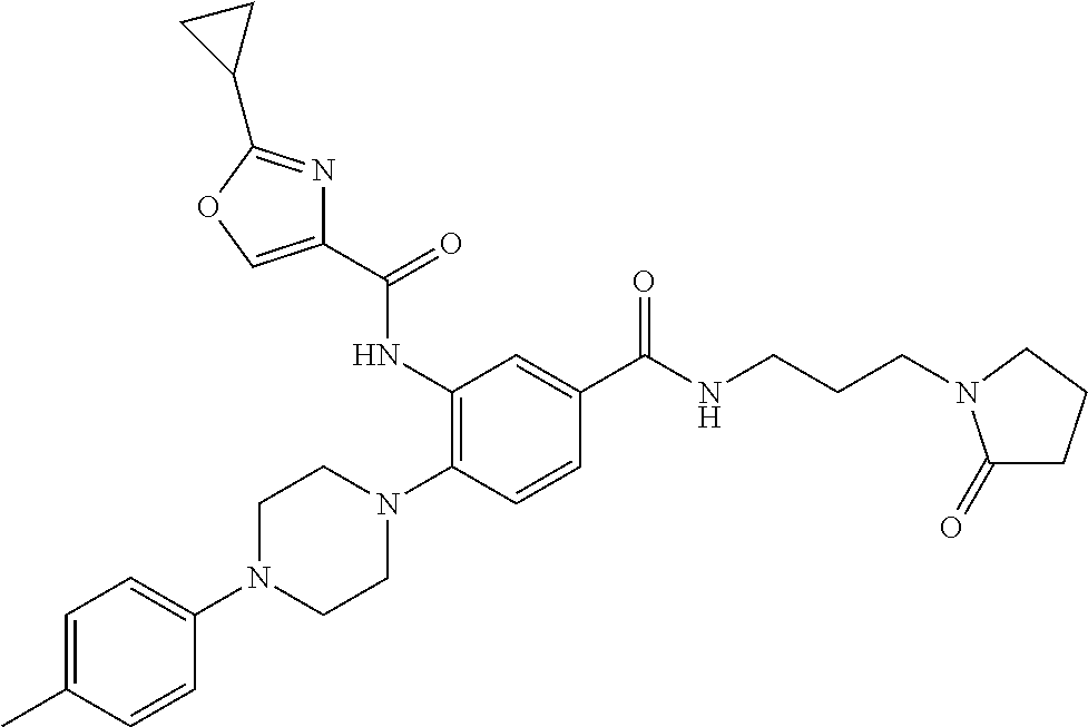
N1(C2=CC=C(C)C=C2)CCN(C2=C(NC(C3=COC(C4CC4)=N3)=O)C=C(C(NCCCN3C(=O)CCC3)=O)C=C2)CC1
